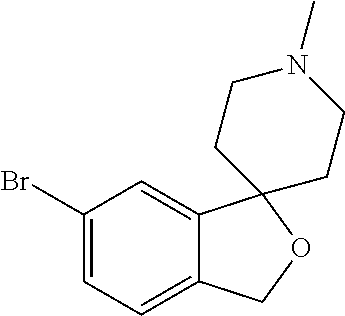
BrC1=CC=C2C(=C1)C1(OC2)CCN(C)CC1
